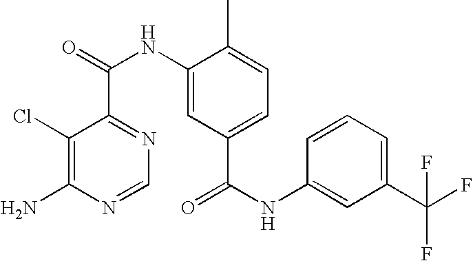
C1(Cl)=C(N)N=CN=C1C(NC1=CC(C(NC2=CC(C(F)(F)F)=CC=C2)=O)=CC=C1C)=O
